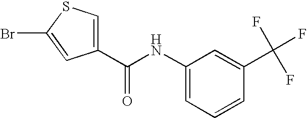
C1=C(C(NC2=CC=CC(C(F)(F)F)=C2)=O)C=C(Br)S1
